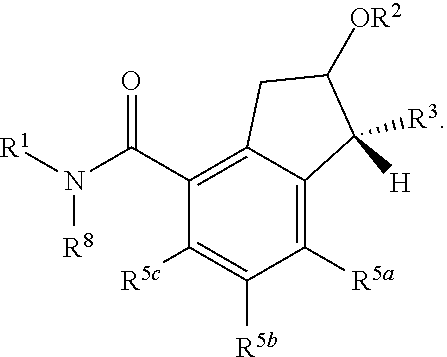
C1([R5a])=C2C(=C(C(N([R1])[R8])=O)C([R5c])=C1[R5b])CC([OR2])C2([H])[R3]
